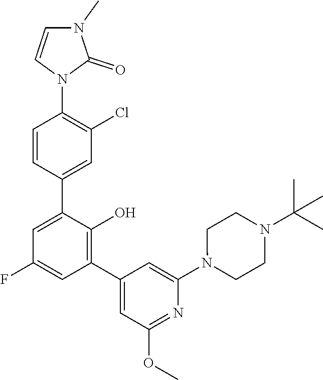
C1(C2=CC(Cl)=C(N3C(=O)N(C)C=C3)C=C2)=CC(F)=CC(C2=CC(OC)=NC(N3CCN(C(C)(C)C)CC3)=C2)=C1O
